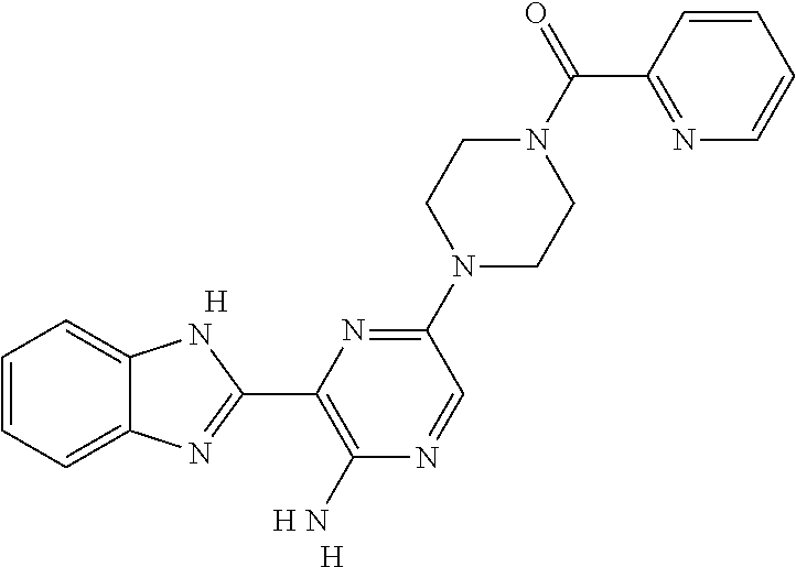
C1=CC=C2C(=C1)NC(C1=C(N)N=CC(N3CCN(C(C4=NC=CC=C4)=O)CC3)=N1)=N2.[H].[H].[H]
